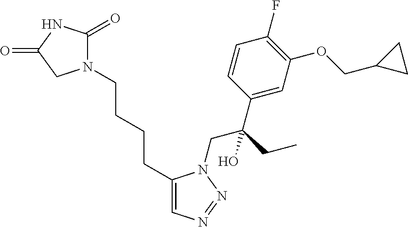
C1(CCCCN2C(=O)NC(=O)C2)=CN=NN1CC(C1=CC(OCC2CC2)=C(F)C=C1)(CC)O
